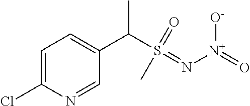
C1=C(Cl)N=CC(C(S(=N[N+](=O)[O-])(=O)C)C)=C1
